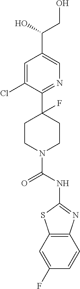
C1=C(Cl)C(C2(F)CCN(C(NC3=NC4=C(S3)C=C(F)C=C4)=O)CC2)=NC=C1C(CO)O
